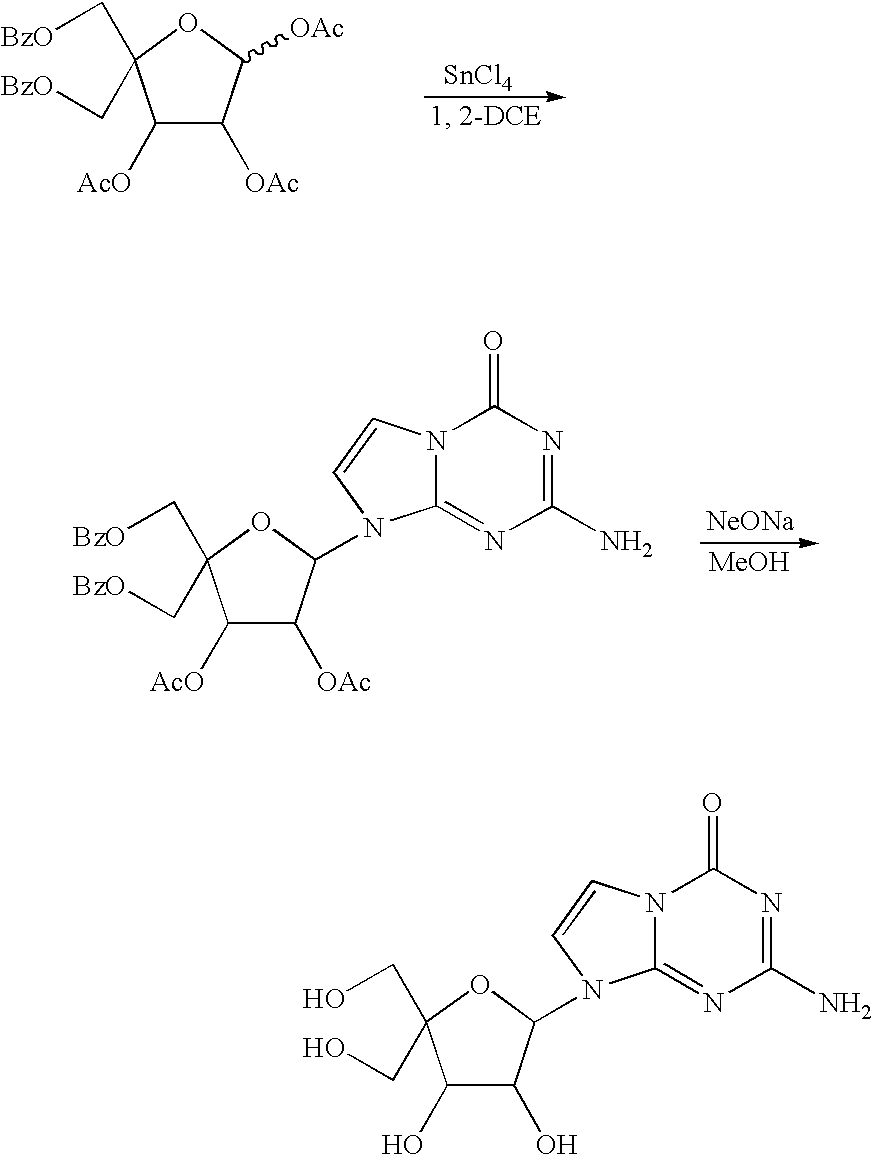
C1([AcO])C([OAc])C([OAc])OC1(C[BzO])C[BzO].[SnCl4].C1([AcO])C([OAc])C(N2C3=NC(N)=NC(=O)N3C=C2)OC1(C[BzO])C[BzO].[NeONa].[MeOH].C1(O)C(O)C(N2C3=NC(N)=NC(=O)N3C=C2)OC1(CO)CO
